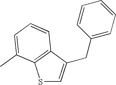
S1C=C(CC2=CC=CC=C2)C2=C1C(C)=CC=C2
